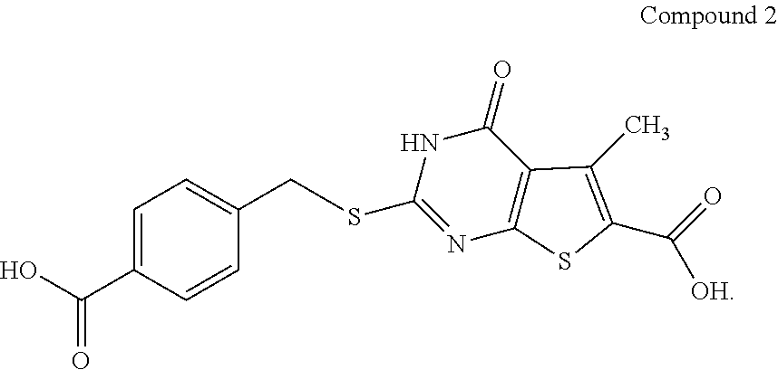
C1(C(=O)O)=CC=C(CSC2=NC3=C(C(=O)N2)C(C)=C(C(=O)[OH])S3)C=C1
